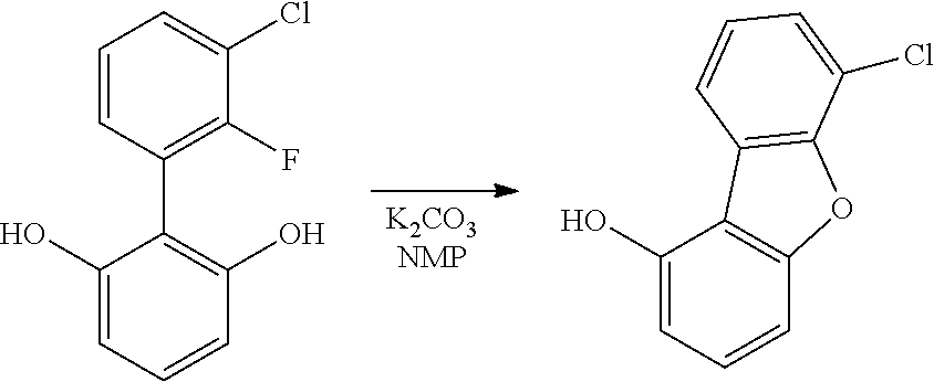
[K2CO3NMP].C1(O)=CC=CC2=C1C1=C(O2)C(Cl)=CC=C1.C1(O)=CC=CC(O)=C1C1=C(F)C(Cl)=CC=C1
